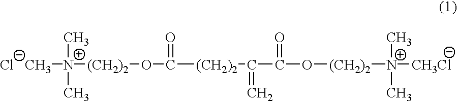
[Cl   CH3][N+]([(CH2)2]OC([(CH2)2]C(C(O[(CH2)2][N+](C)(C)[CH3Cl])=O)=C)=O)(C)C
